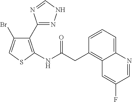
C1(C2=C(NC(CC3=C4C(=CC=C3)N=CC(F)=C4)=O)SC=C2Br)=NNC=N1
